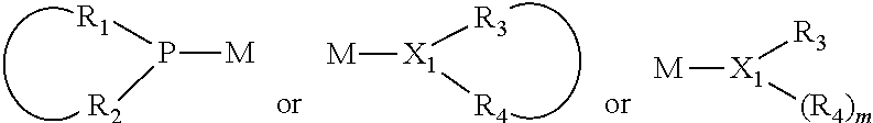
P([M])([R1])[R2].[X1]([M])([R3])[R4].[M][X1]([R3])[(R4)m]
